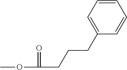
COC(=O)CCCC1=CC=CC=C1
